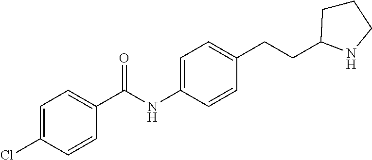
C1=C(Cl)C=CC(C(NC2=CC=C(CCC3CCCN3)C=C2)=O)=C1
